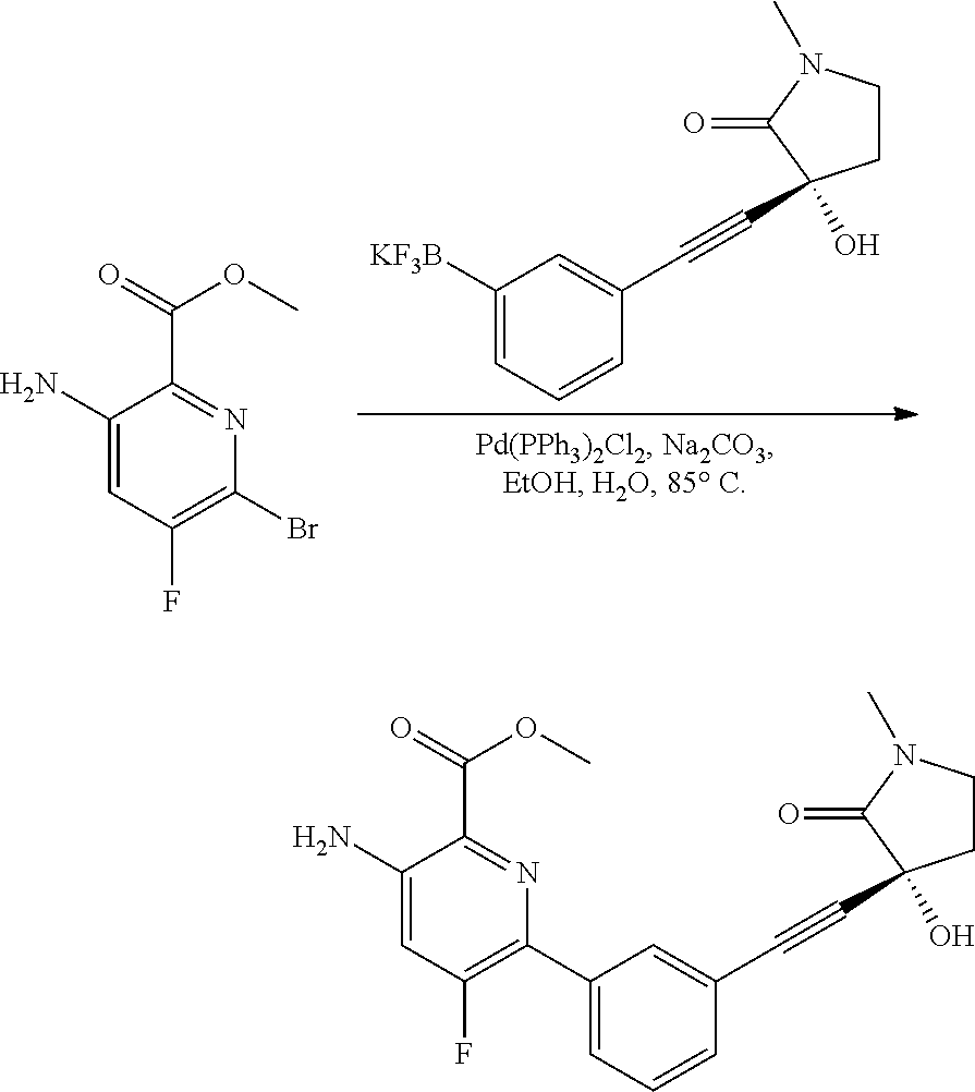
C1CN(C)C(=O)C1(O)C#CC1=CC([KF3B])=CC=C1.C1(N)=CC(F)=C(Br)N=C1C(=O)OC.C1(N)=CC(F)=C(C2=CC=CC(C#CC3(O)CCN(C)C3=O)=C2)N=C1C(=O)OC
